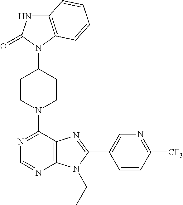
C12=C(N(C3CCN(C4=NC=NC5=C4N=C(C4=CN=C([CF3])C=C4)N5CC)CC3)C(=O)N1)C=CC=C2
